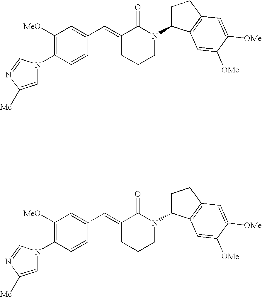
C1=CC(N2C=C([Me])N=C2)=C([OMe])C=C1C=C1CCCN(C2CCC3=C2C=C([OMe])C([OMe])=C3)C1=O.C1=CC(N2C=C([Me])N=C2)=C([OMe])C=C1C=C1CCCN(C2CCC3=C2C=C([OMe])C([OMe])=C3)C1=O
